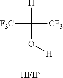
[F3C]C([H])([CF3])O[H].[HFIP]
